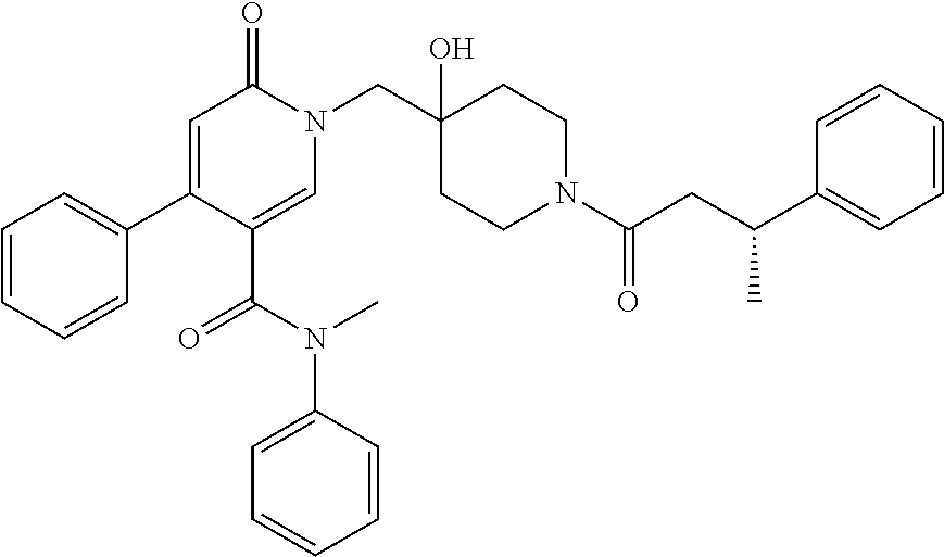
N1(CC2(O)CCN(C(=O)CC(C3=CC=CC=C3)C)CC2)C(=O)C=C(C2=CC=CC=C2)C(C(N(C)C2=CC=CC=C2)=O)=C1
